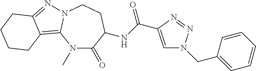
N1(C)C(=O)C(NC(=O)C2=CN(CC3=CC=CC=C3)N=N2)CCN2C1=C1C(=N2)CCCC1
